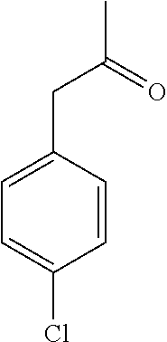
C1=CC(Cl)=CC=C1CC(C)=O
